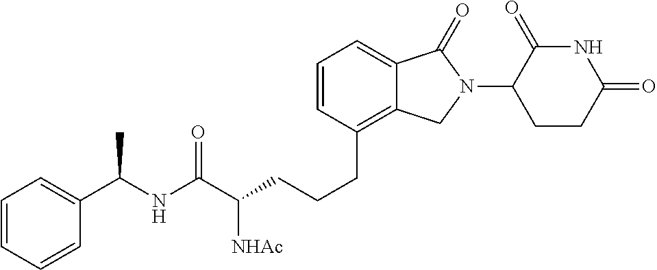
C(CCC1=C2C(=CC=C1)C(=O)N(C1C(=O)NC(=O)CC1)C2)C(C(NC(C1=CC=CC=C1)C)=O)[NHAc]
